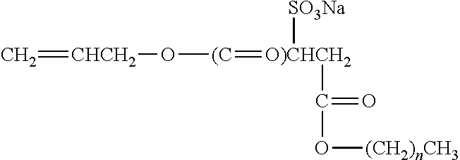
C=[CHCH2]O[(C]=[O)CHCH2]([SO3Na])C(=O)O[(CH2)nCH3]
